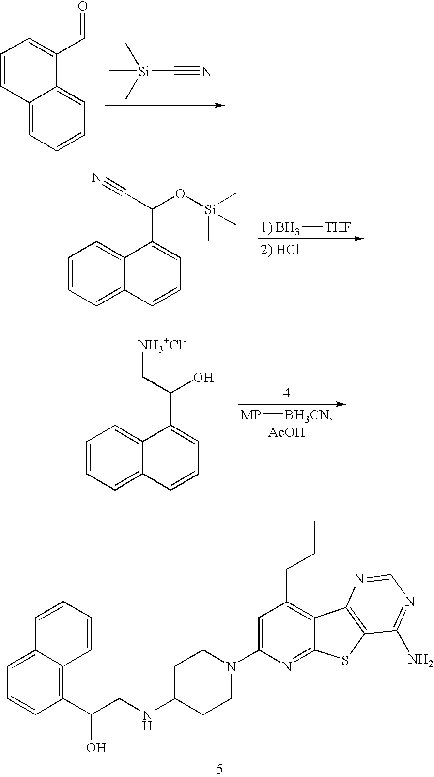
C12=CC=CC(C(CNC3CCN(C4=CC(CCC)=C5C(=N4)SC4=C5N=CN=C4N)CC3)O)=C1C=CC=C2.C[Si](C#N)(C)C.C12=CC=CC=C1C(C=O)=CC=C2.B[THF].C1=CC=C2C(=C1)C(C(C#N)O[Si](C)(C)C)=CC=C2.[MP][BH3CN].[AcOH].C1=CC=C2C(=C1)C(C(C[NH3+Cl-])O)=CC=C2
